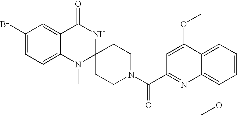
C1(Br)=CC=C2C(=C1)C(=O)NC1(N2C)CCN(C(=O)C2=NC3=C(OC)C=CC=C3C(OC)=C2)CC1
